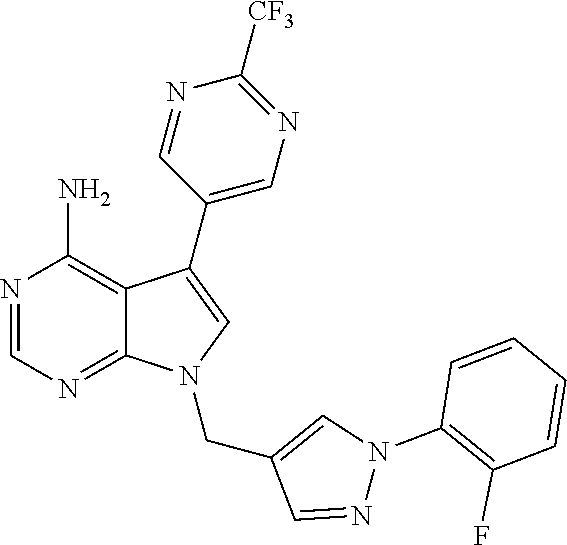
N1=CN=C2C(=C1N)C(C1=CN=C([CF3])N=C1)=CN2CC1=CN(C2=C(F)C=CC=C2)N=C1
